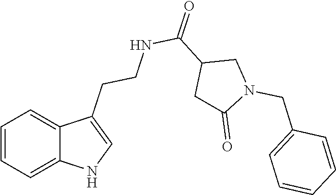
C1=CC=C2C(=C1)C(CCNC(C1CC(=O)N(CC3=CC=CC=C3)C1)=O)=CN2
